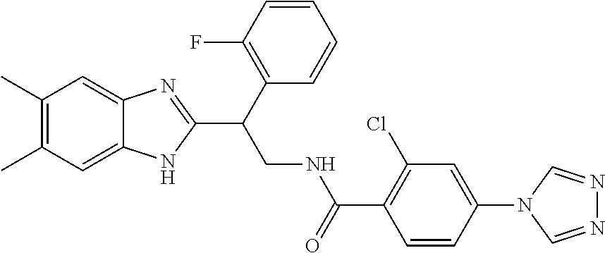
C1(C)=C(C)C=C2C(=C1)NC(C(CNC(C1=C(Cl)C=C(N3C=NN=C3)C=C1)=O)C1=C(F)C=CC=C1)=N2
